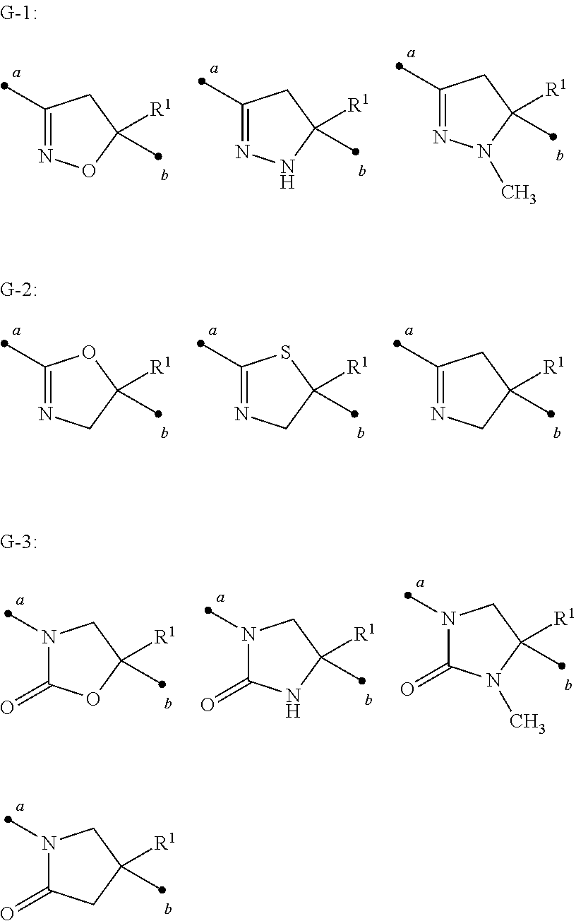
C1(C)=NOC([R1])(C)C1.C1(C)=NNC([R1])(C)C1.C1(C)=NN(C)C([R1])(C)C1.C1(C)=NCC([R1])(C)O1.C1(C)=NCC([R1])(C)S1.C1(C)=NCC([R1])(C)C1.N1(C)C(=O)OC([R1])(C)C1.N1(C)C(=O)NC([R1])(C)C1.N1(C)C(=O)N(C)C([R1])(C)C1.N1(C)C(=O)CC([R1])(C)C1
